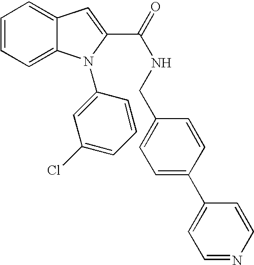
C1=CC=C2C(=C1)C=C(C(NCC1=CC=C(C3=CC=NC=C3)C=C1)=O)N2C1=CC(Cl)=CC=C1
